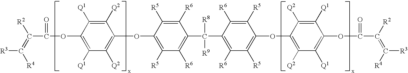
[R4]C(=C([R2])C(=O)OC1=C([Q1])C([Q2])=C(OC2=C([R5])C([R6])=C(C([R8])([R9])C3=C([R6])C([R5])=C(OC4=C([Q2])C([Q1])=C(OC(C([R2])=C([R4])[R3])=O)C([Q1])=C4[Q2])C([R5])=C3[R6])C([R6])=C2[R5])C([Q2])=C1[Q1])[R3]
